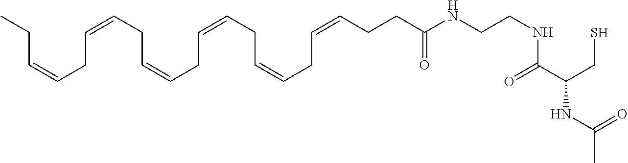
C(C=CCC=CCC=CCC=CCC=CCC=CCC)CC(NCCNC(C(CS)NC(C)=O)=O)=O
